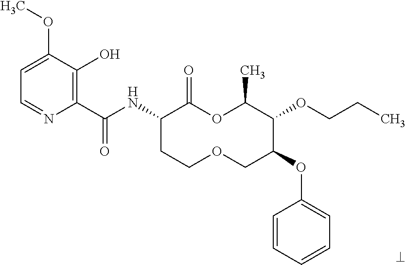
C1(C(NC2CCOCC(OC3=CC=CC=C3)C(OCCC)C(C)OC2=O)=O)=C(O)C(OC)=CC=N1
